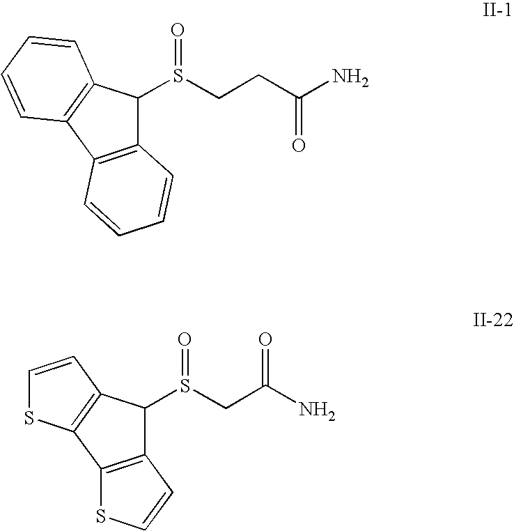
C12=C(C3=C(C1S(CCC(N)=O)=O)C=CC=C3)C=CC=C2.C12=C(C3=C(C1S(CC(N)=O)=O)C=CS3)SC=C2
